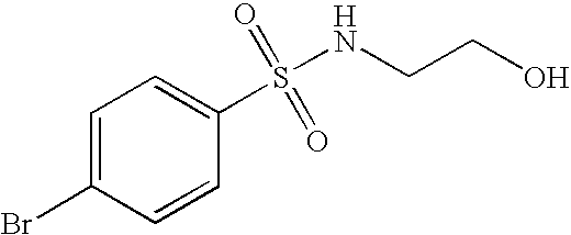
BrC1=CC=C(S(NCCO)(=O)=O)C=C1
